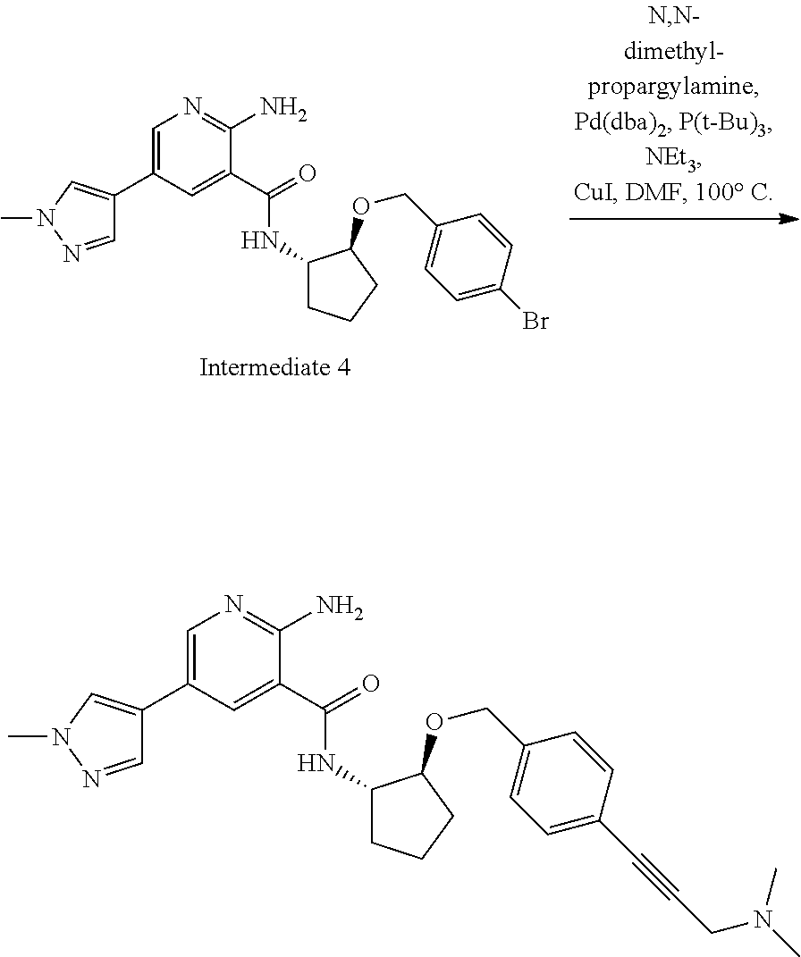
C1=NN(C)C=C1C1=CN=C(N)C(C(NC2CCCC2OCC2=CC=C(C#CCN(C)C)C=C2)=O)=C1.C1=NN(C)C=C1C1=CN=C(N)C(C(NC2CCCC2OCC2=CC=C(Br)C=C2)=O)=C1
